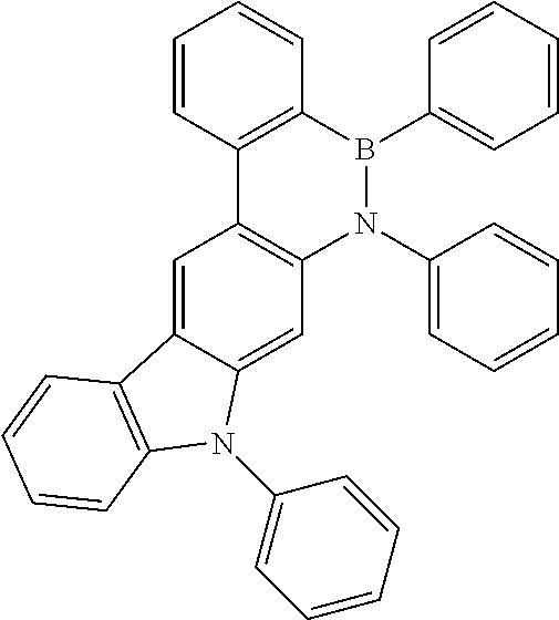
C12=C(B(C3=CC=CC=C3)N(C3=CC=CC=C3)C3=C1C=C1C(=C3)N(C3=CC=CC=C3)C3=C1C=CC=C3)C=CC=C2
